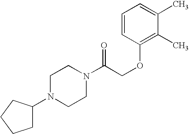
C(COC1=C(C)C(C)=CC=C1)(=O)N1CCN(C2CCCC2)CC1
